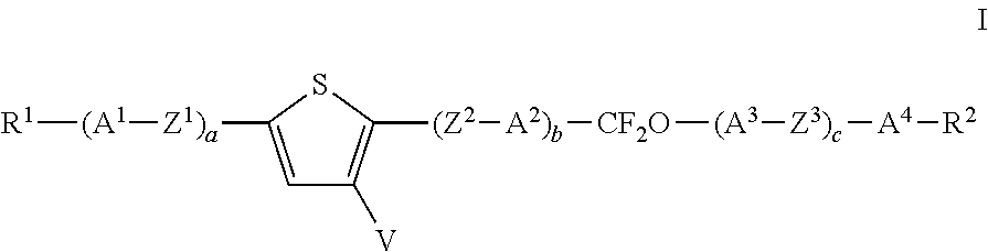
C1=C([Z1)a][(A1][R1])SC([(Z2][A2)b][CF2O][(A3][Z3)c][A4][R2])=C1[V]
